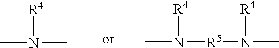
CN(C)[R4].CN([R5]N(C)[R4])[R4]
